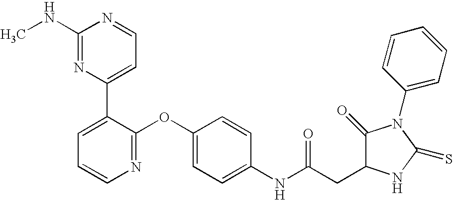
C1(NC)=NC(C2=CC=CN=C2OC2=CC=C(NC(CC3C(=O)N(C4=CC=CC=C4)C(=S)N3)=O)C=C2)=CC=N1
